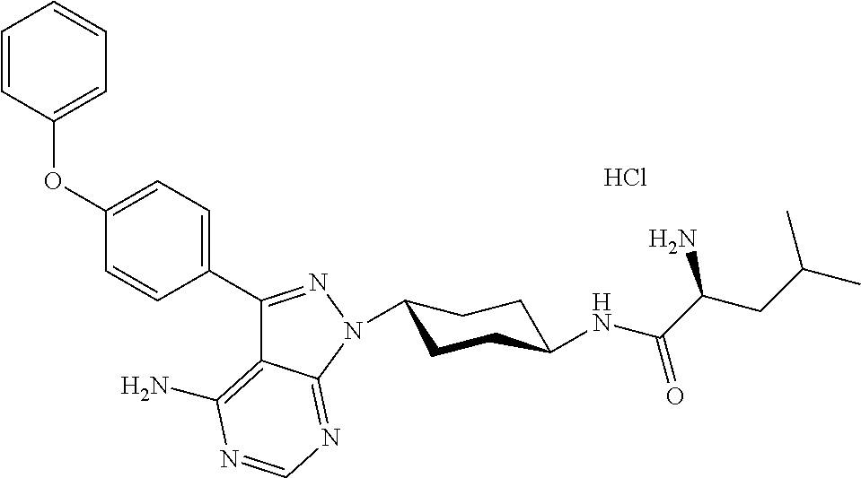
C1(C2=NN(C3CCC(NC(C(CC(C)C)N)=O)CC3)C3=NC=NC(N)=C23)=CC=C(OC2=CC=CC=C2)C=C1.Cl
